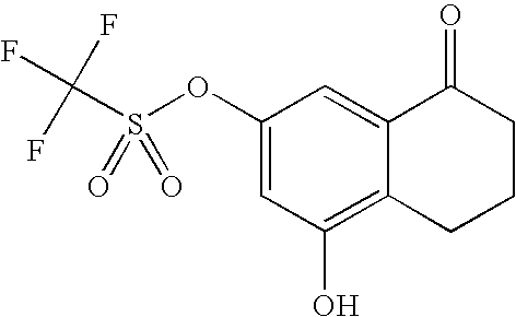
C1(OS(C(F)(F)F)(=O)=O)=CC(O)=C2C(=C1)C(=O)CCC2
